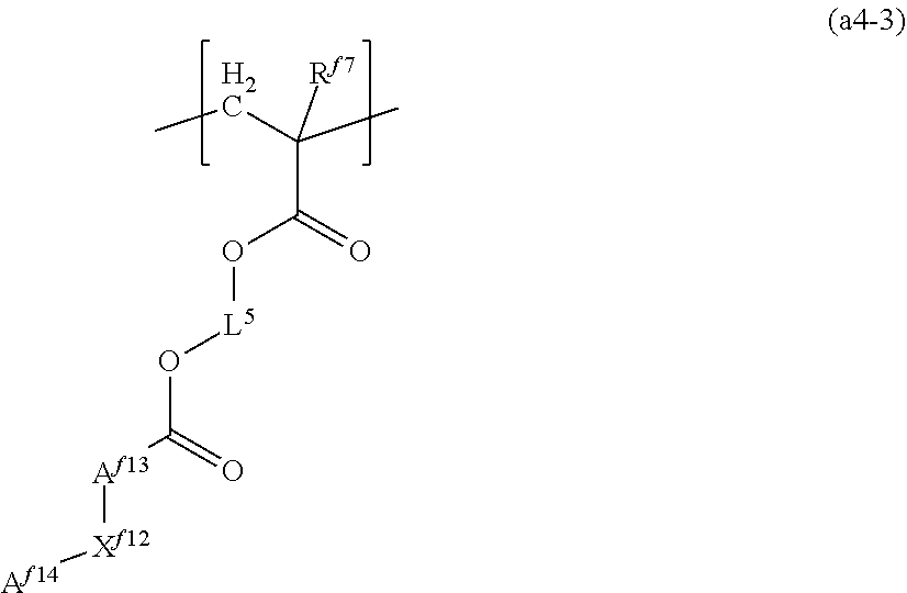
[Af13](C(=O)O[L5]OC(C([Rf7])(CC)C)=O)[Xf12][Af14]
